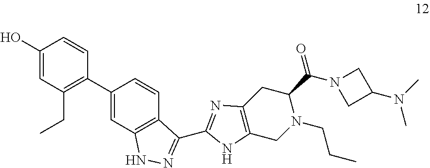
C1(O)=CC(CC)=C(C2=CC3=C(C=C2)C(C2=NC4=C(N2)CN(CCC)C(C(=O)N2CC(N(C)C)C2)C4)=NN3)C=C1
